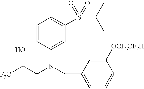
[F3C]C(CN(CC1=CC=CC([OCF2CF2H])=C1)C1=CC(S(C(C)C)(=O)=O)=CC=C1)O
